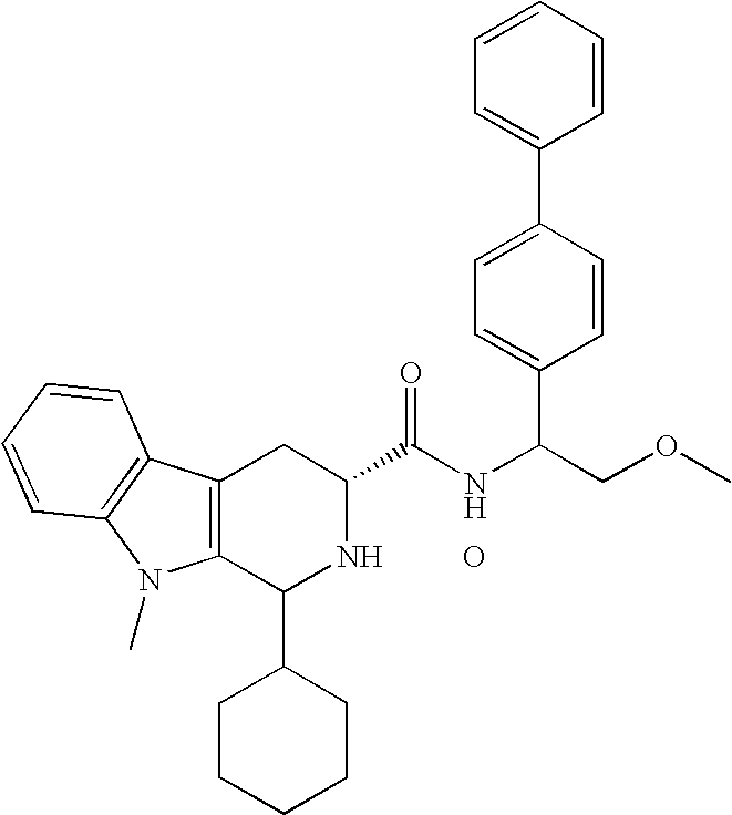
C1(C2CCCCC2)NC(C(=O)NC(C2=CC=C(C3=CC=CC=C3)C=C2)COC)CC2=C1N(C)C1=C2C=CC=C1.O
